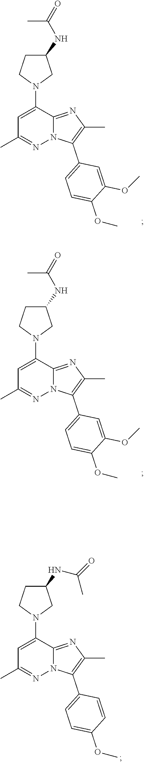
C1=C(N2CC(NC(=O)C)CC2)C2=NC(C)=C(C3=CC=C(OC)C(OC)=C3)N2N=C1C.C1=C(N2CC(NC(=O)C)CC2)C2=NC(C)=C(C3=CC=C(OC)C(OC)=C3)N2N=C1C.C1=C(N2CC(NC(=O)C)CC2)C2=NC(C)=C(C3=CC=C(OC)C=C3)N2N=C1C
